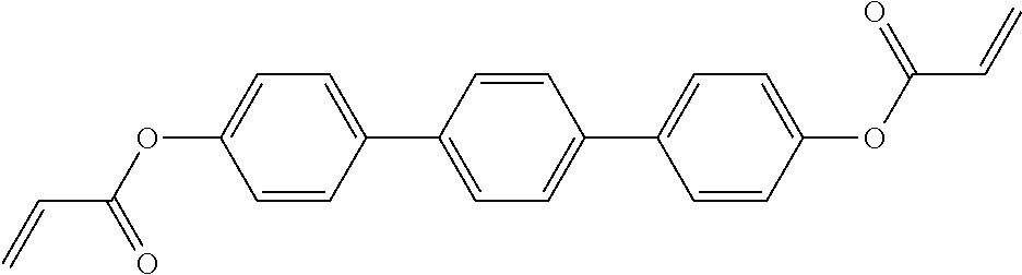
C1=CC(C2=CC=C(C3=CC=C(OC(C=C)=O)C=C3)C=C2)=CC=C1OC(C=C)=O
